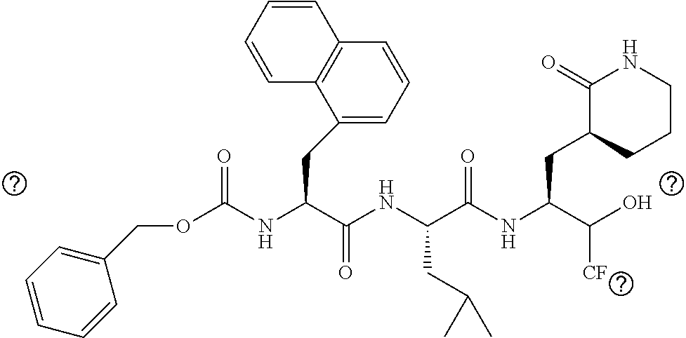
O(C(NC(C(NC(C(NC(C(O)[CF])CC1CCCNC1=O)=O)CC(C)C)=O)CC1=CC=CC2=C1C=CC=C2)=O)CC1=CC=CC=C1
